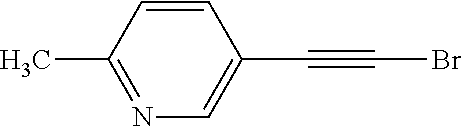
C1=CC(C)=NC=C1C#CBr
